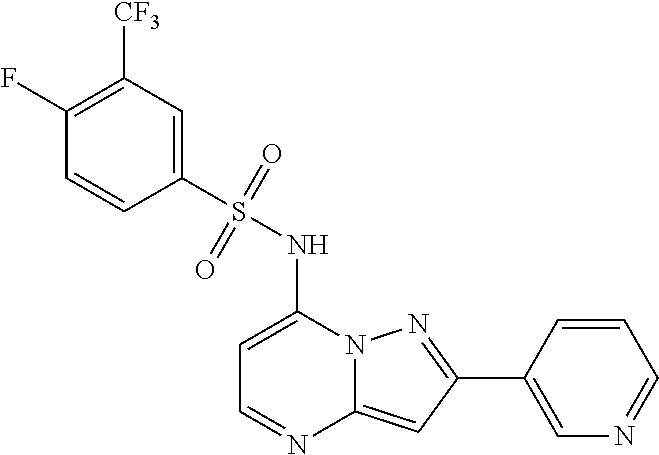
FC1=C([CF3])C=C(S(NC2=CC=NC3=CC(C4=CN=CC=C4)=NN23)(=O)=O)C=C1
